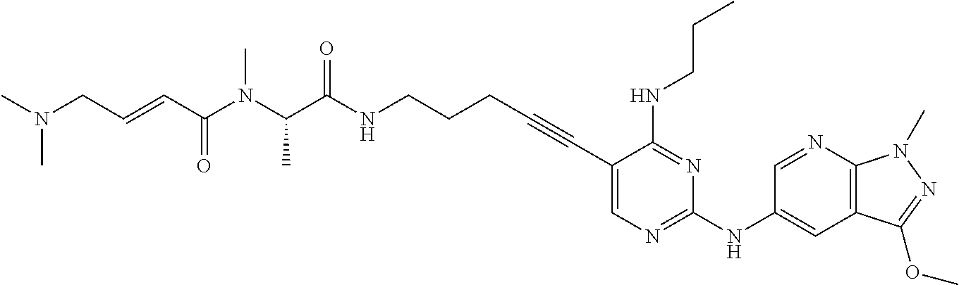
C1(C#CCCCNC(C(N(C(C=CCN(C)C)=O)C)C)=O)=CN=C(NC2=CC3=C(N=C2)N(C)N=C3OC)N=C1NCCC
